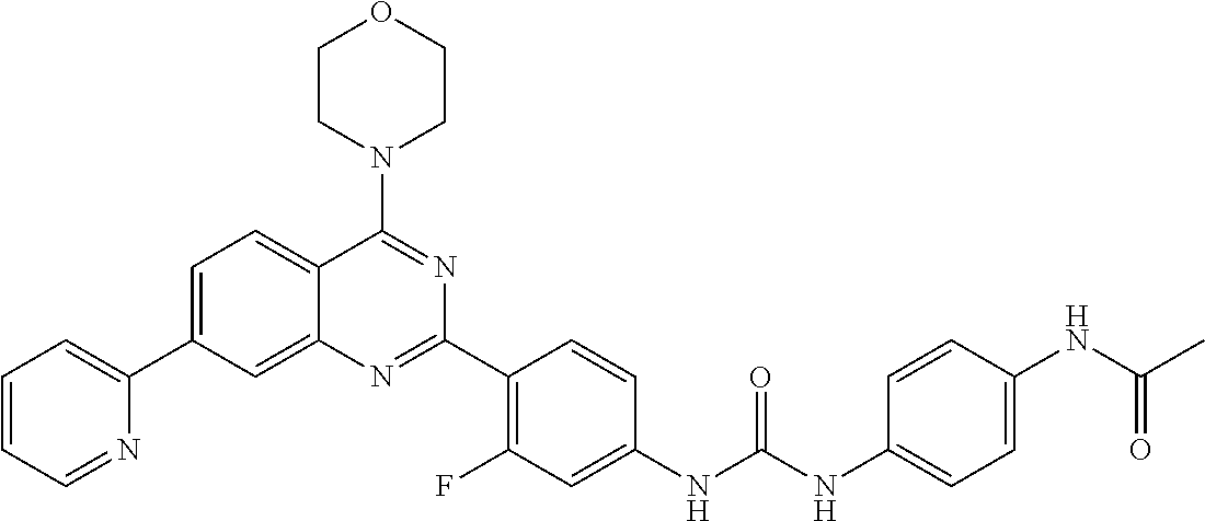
C1=C(C2=CC=CC=N2)C=C2C(=C1)C(N1CCOCC1)=NC(C1=C(F)C=C(NC(NC3=CC=C(NC(C)=O)C=C3)=O)C=C1)=N2
